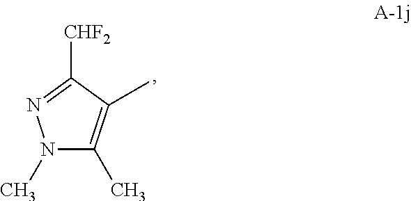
N1(C)N=C([CHF2])C(C)=C1C
